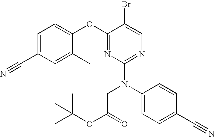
C1=C(C)C(OC2=NC(N(C3=CC=C(C#N)C=C3)CC(OC(C)(C)C)=O)=NC=C2Br)=C(C)C=C1C#N
